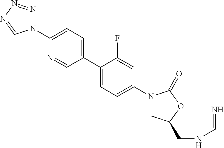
N1(C2=CC=C(C3=CC=C(N4CC(CNC=N)OC4=O)C=C3F)C=N2)N=NN=C1
